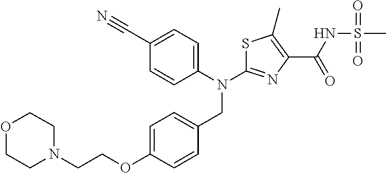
N(C1=NC(C(NS(C)(=O)=O)=O)=C(C)S1)(CC1=CC=C(OCCN2CCOCC2)C=C1)C1=CC=C(C#N)C=C1
